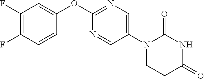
C1(OC2=NC=C(N3CCC(=O)NC3=O)C=N2)=CC(F)=C(F)C=C1
